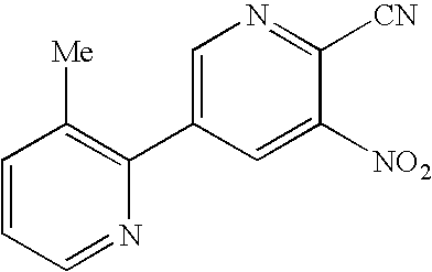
C1=C(C2=C([Me])C=CC=N2)C=C([NO2])C([CN])=N1
